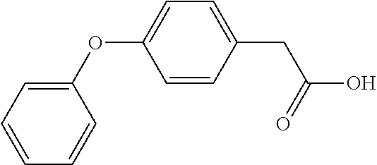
C1=CC=C(OC2=CC=C(CC(O)=O)C=C2)C=C1
